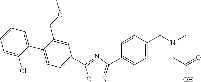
C1=CC=C(Cl)C(C2=CC=C(C3=NC(C4=CC=C(CN(CC(O)=O)C)C=C4)=NO3)C=C2COC)=C1
